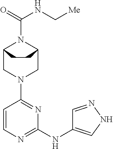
C12CN(C3=NC(NC4=CNN=C4)=NC=C3)CC(N1C(NC[Me])=O)CC2
